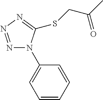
N1=NN=C(SCC(C)=O)N1C1=CC=CC=C1
